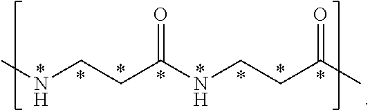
CNCCC(NCCC(C)=O)=O.*.*.*.*.*.*.*.*
